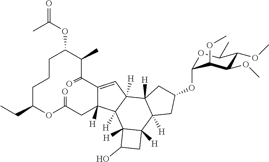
C12=CC3([H])C([H])(C1([H])CC(=O)OC(CC)CCCC(OC(=O)C)C(C)C2=O)C1([H])C([H])(C2([H])C3([H])CC(OC3OC(C)C(OC)C(OC)C3OC)C2)CC1O
